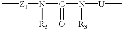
C[Z1]N(C(N([U]C)[R3])=O)[R3]
